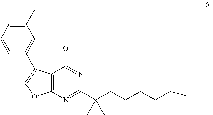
C12=C(N=C(C(CCCCCC)(C)C)N=C1O)OC=C2C1=CC(C)=CC=C1
